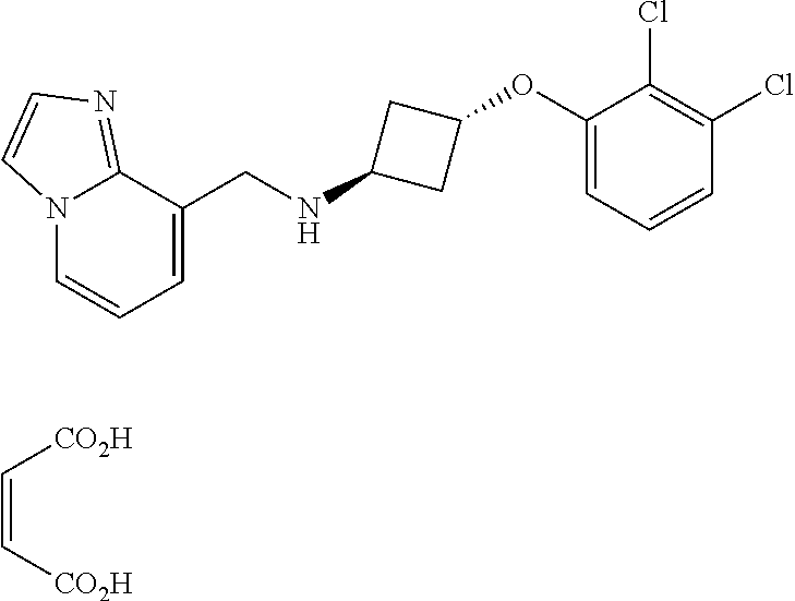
C12=NC=CN1C=CC=C2CNC1CC(OC2=CC=CC(Cl)=C2Cl)C1.C(=C[CO2H])[CO2H]
